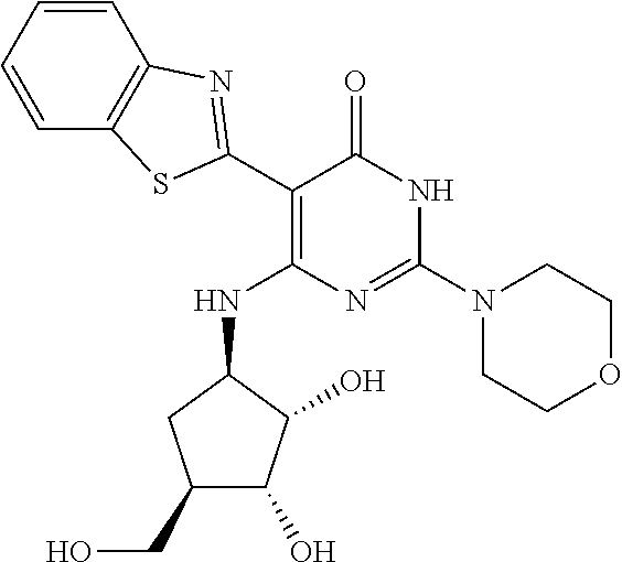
C1=CC=CC2=C1N=C(C1=C(NC3C(O)C(O)C(CO)C3)N=C(N3CCOCC3)NC1=O)S2
